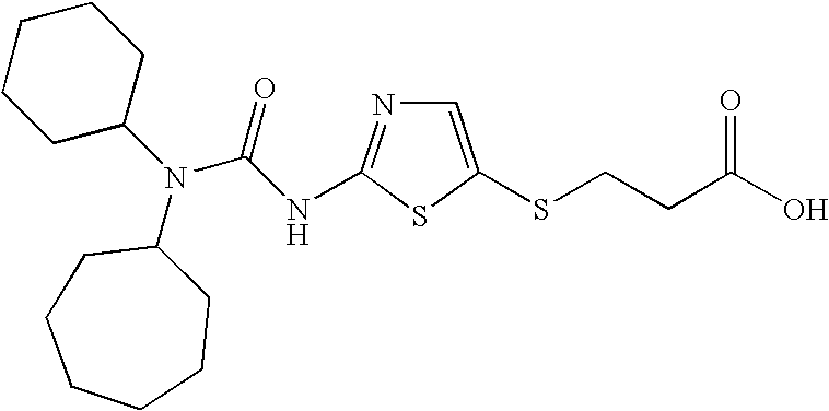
C1=C(SCCC(O)=O)SC(NC(N(C2CCCCC2)C2CCCCCC2)=O)=N1
